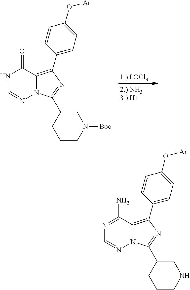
N1C(=O)C2=C(C3=CC=C(O[Ar])C=C3)N=C(C3CCCN([Boc])C3)N2N=C1.N1=C(N)C2=C(C3=CC=C(O[Ar])C=C3)N=C(C3CCCNC3)N2N=C1
